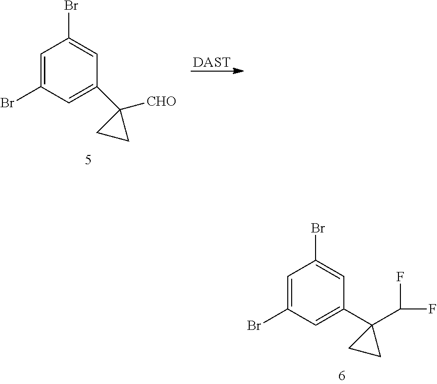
[DAST].C1=C(Br)C=C(C2([CHO])CC2)C=C1Br.C1=C(Br)C=C(C2(C(F)F)CC2)C=C1Br
